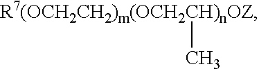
[R7(OCH2CH2)m(OCH2CH)nOZ]C
